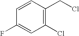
C1=CC(CCl)=C(Cl)C=C1F
